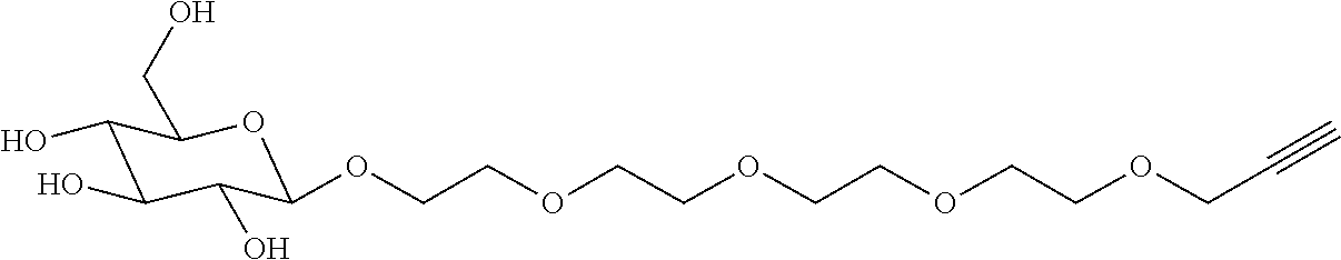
C1(O)C(O)C(O)C(OCCOCCOCCOCCOCC#C)OC1CO
